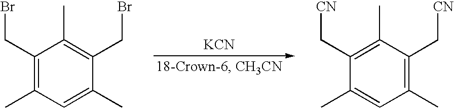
[KCN].C1(CBr)=C(C)C=C(C)C(CBr)=C1C.C1(C[CN])=C(C)C(C[CN])=C(C)C=C1C
